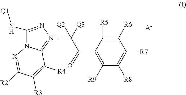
[A-].C(C(C1=C([R9])C([R8])=C([R7])C([R6])=C1[R5])=O)([Q2])([Q3])[N+]1=C2N([X]=C([R2])C([R3])=C2[R4])C(N[Q1])=N1
